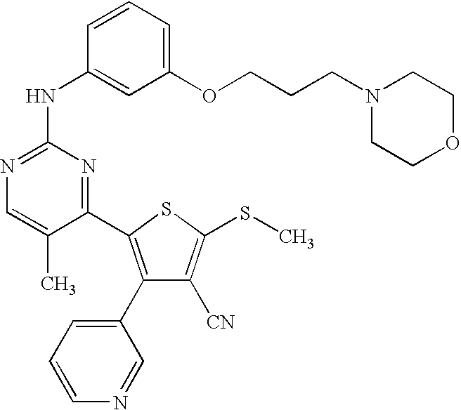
C1(C2=C(C3=CC=CN=C3)C([CN])=C(SC)S2)=NC(NC2=CC(OCCCN3CCOCC3)=CC=C2)=NC=C1C
